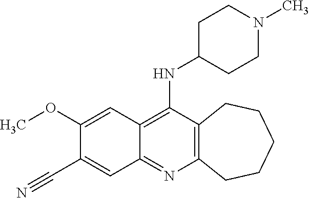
C12=C(C(NC3CCN(C)CC3)=C3C(=N1)C=C(C#N)C(OC)=C3)CCCCC2
